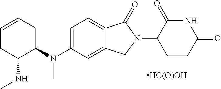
C1=CCC(N(C2=CC=C3C(=C2)CN(C2CCC(=O)NC2=O)C3=O)C)C(NC)C1.[HC(O)OH]
